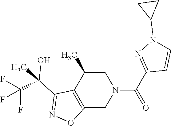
C12=C(C(C)CN(C(C3=NN(C4CC4)C=C3)=O)C1)C(C(O)(C(F)(F)F)C)=NO2
